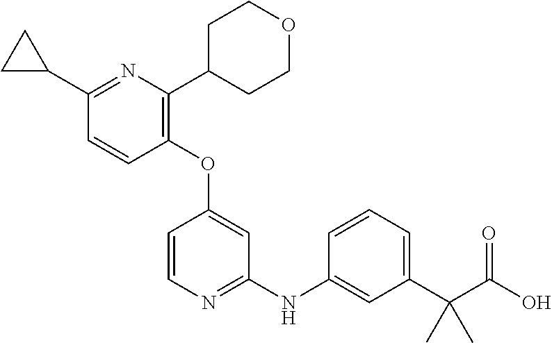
C1(OC2=CC(NC3=CC(C(C(O)=O)(C)C)=CC=C3)=NC=C2)=C(C2CCOCC2)N=C(C2CC2)C=C1
